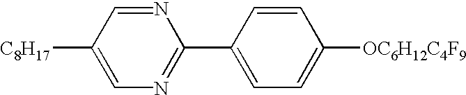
N1=C(C2=CC=C([OC6H12C4F9])C=C2)N=CC([C8H17])=C1
